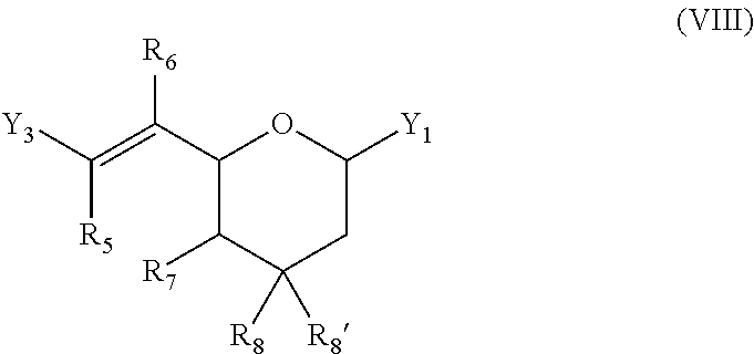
[Y3]C(=C(C1C([R7])C([R8])([R8])CC([Y1])O1)[R6])[R5]
